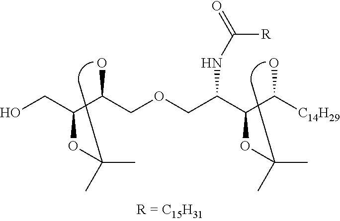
OCC(C(COCC(C(C([C14H29])O)OC(C)C)NC([R])=O)O)OC(C)C
